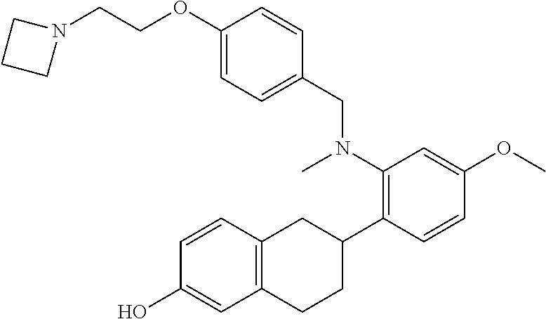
N1(CCOC2=CC=C(CN(C3=C(C4CC5=C(CC4)C=C(O)C=C5)C=CC(OC)=C3)C)C=C2)CCC1
